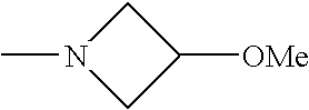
CN1CC([OMe])C1
